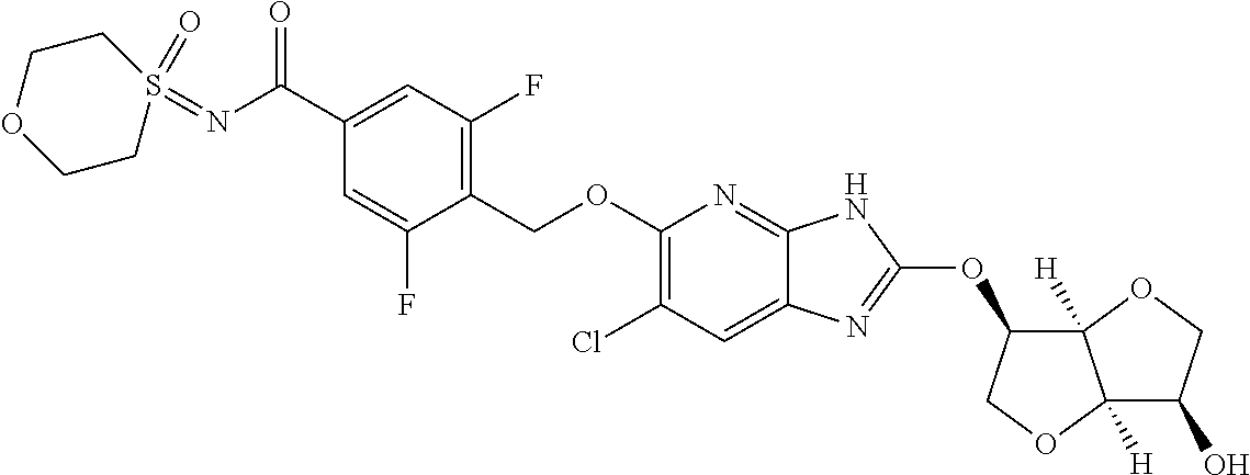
C1(COC2=C(Cl)C=C3C(=N2)NC(OC2C4([H])C([H])(OC2)C(O)CO4)=N3)=C(F)C=C(C(N=S2(=O)CCOCC2)=O)C=C1F
